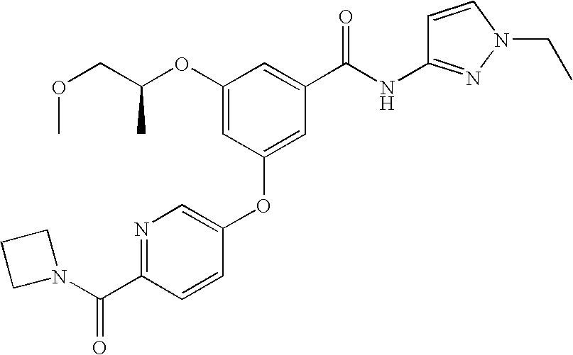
O(CC(OC1=CC(OC2=CN=C(C(N3CCC3)=O)C=C2)=CC(C(NC2=NN(CC)C=C2)=O)=C1)C)C
